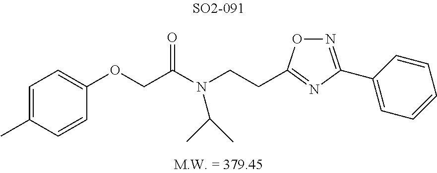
C1(OCC(N(C(C)C)CCC2=NC(C3=CC=CC=C3)=NO2)=O)=CC=C(C)C=C1
